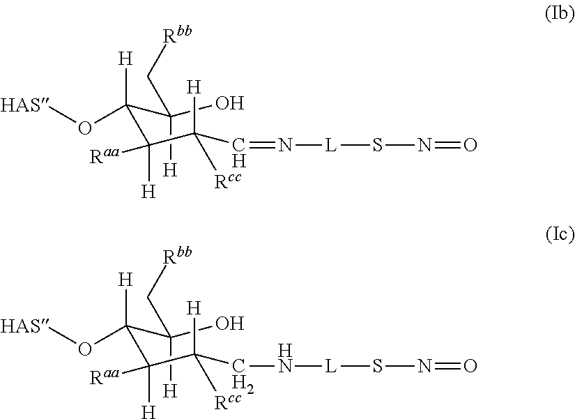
C(C(C(C(C=N[L]SN=O)([H])[Rcc])([Raa])[H])(O[HAS])[H])(O)(C[Rbb])[H].C(C(C(C(CN[L]SN=O)([H])[Rcc])([Raa])[H])(O[HAS])[H])(O)(C[Rbb])[H]
